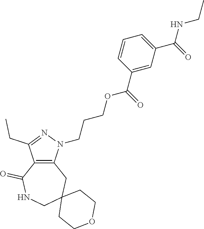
C12=C(N(CCCOC(C3=CC(C(=O)NCC)=CC=C3)=O)N=C1CC)CC1(CNC2=O)CCOCC1
